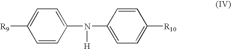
[R9]C1=CC=C(N([H])C2=CC=C([R10])C=C2)C=C1
